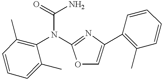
C1=CC(C)=C(N(C(=O)N)C2=NC(C3=C(C)C=CC=C3)=CO2)C(C)=C1
